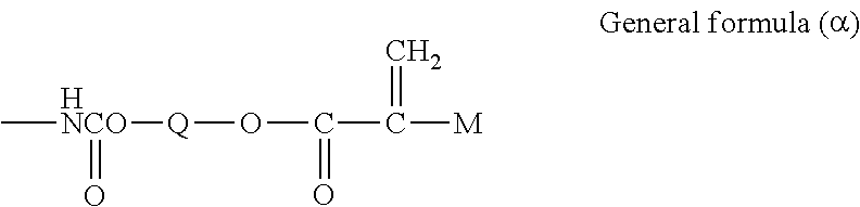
C[HNCO]([Q]OC(=O)C(=C)[M])=O
